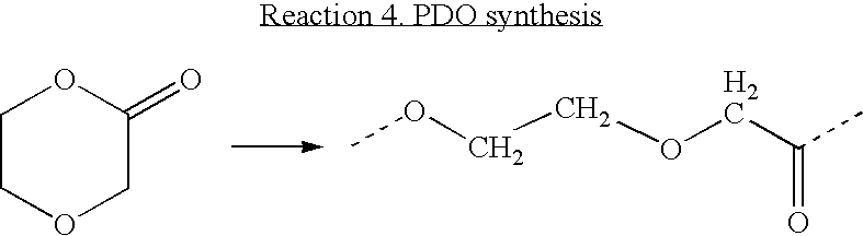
C1COCC(=O)O1.COCCOCC(C)=O
